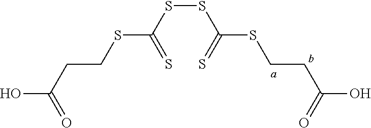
C(CCSC(SSC(=S)SCCC(O)=O)=S)(O)=O
